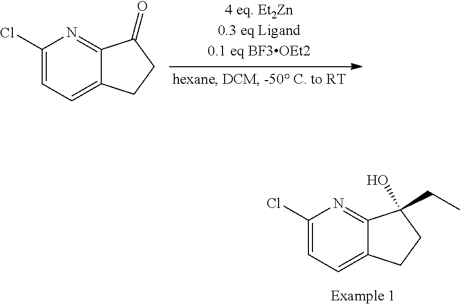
C1(Cl)=CC=C2C(=N1)C(=O)CC2.C1(Cl)=CC=C2C(=N1)C(CC)(O)CC2
